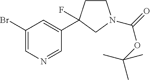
C1(Br)=CN=CC(C2(F)CCN(C(OC(C)(C)C)=O)C2)=C1
